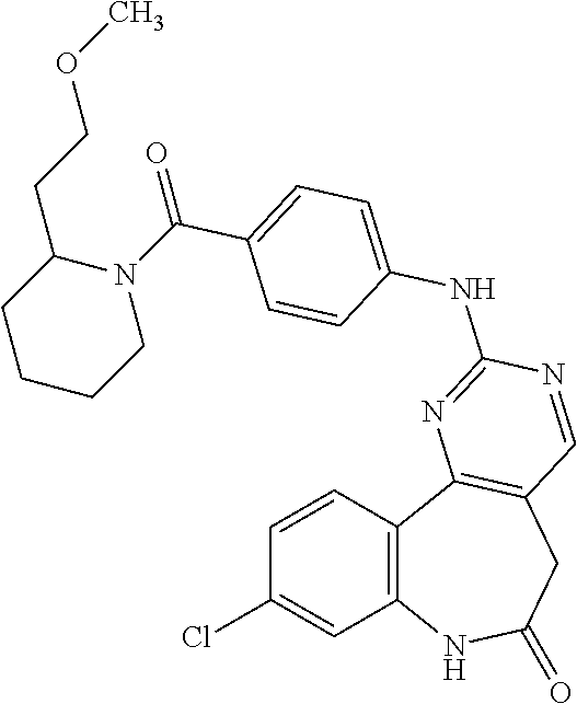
C1=CC2=C(C=C1Cl)NC(=O)CC1=C2N=C(NC2=CC=C(C(=O)N3C(CCOC)CCCC3)C=C2)N=C1
